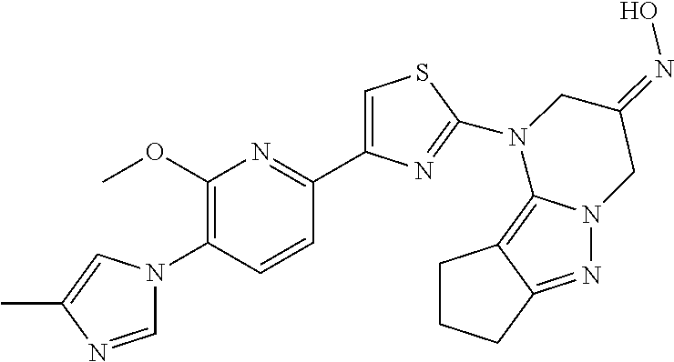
C1=NC(C)=CN1C1=C(OC)N=C(C2=CSC(N3C4=C5C(=NN4CC(=NO)C3)CCC5)=N2)C=C1
